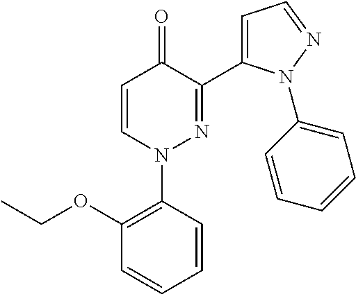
C1=CN(C2=C(OCC)C=CC=C2)N=C(C2=CC=NN2C2=CC=CC=C2)C1=O
